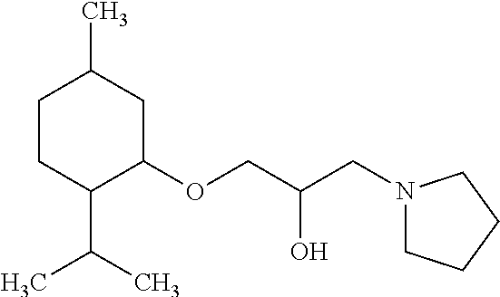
C1CC(C(C)C)C(OCC(O)CN2CCCC2)CC1C
